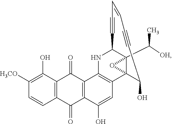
C12=C(C(O)=C([H3CO])C=C1)C(=O)C1=C(C2=O)C(O)=CC2=C1NC1C3(C([OH])C)C2(C(O)C#CC=CC#C1)O3
